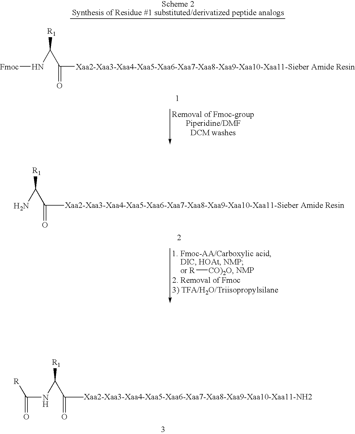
[Xaa2-Xaa3-Xaa4-Xaa5-Xaa6-Xaa7-Xaa8-Xaa9-Xaa10-Xaa11-Sieber Amide Resin].NC(C(C)=O)[R1].[R][CO)2O].[Xaa2-Xaa3-Xaa4-Xaa5-Xaa6-Xaa7-Xaa8-Xaa9-Xaa10-Xaa11-NH2].[R]C(NC(C(C)=O)[R1])=O.[Fmoc]NC(C([Xaa2-Xaa3-Xaa4-Xaa5-Xaa6-Xaa7-Xaa8-Xaa9-Xaa10-Xaa11-Sieber Amide Resin])=O)[R1]
